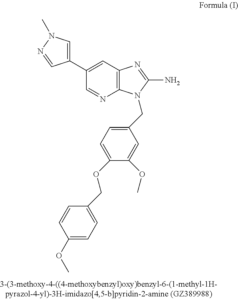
C12=C(C=C(C3=CN(C)N=C3)C=N1)N=C(N)N2CC1=CC=C(OCC2=CC=C(OC)C=C2)C(OC)=C1
